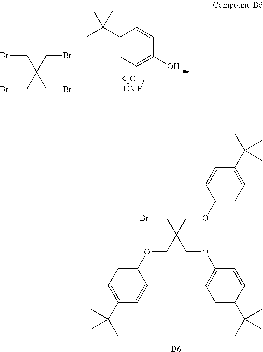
[B6].BrCC(COC1=CC=C(C(C)(C)C)C=C1)(COC1=CC=C(C(C)(C)C)C=C1)COC1=CC=C(C(C)(C)C)C=C1.BrCC(CBr)(CBr)CBr.C1(C(C)(C)C)=CC=C(O)C=C1
